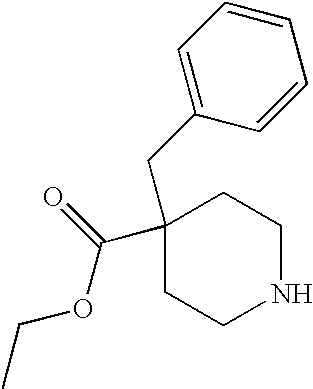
C(C1=CC=CC=C1)C1(C(=O)OCC)CCNCC1
